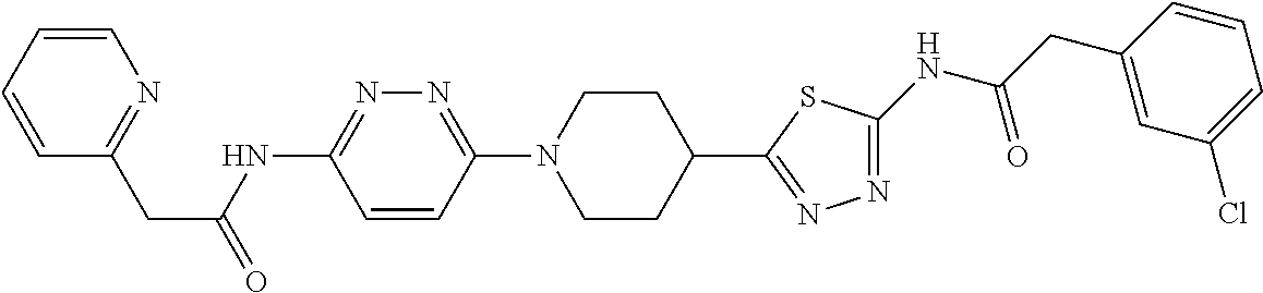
C1=CC=CN=C1CC(=O)NC1=NN=C(N2CCC(C3=NN=C(NC(CC4=CC(Cl)=CC=C4)=O)S3)CC2)C=C1
